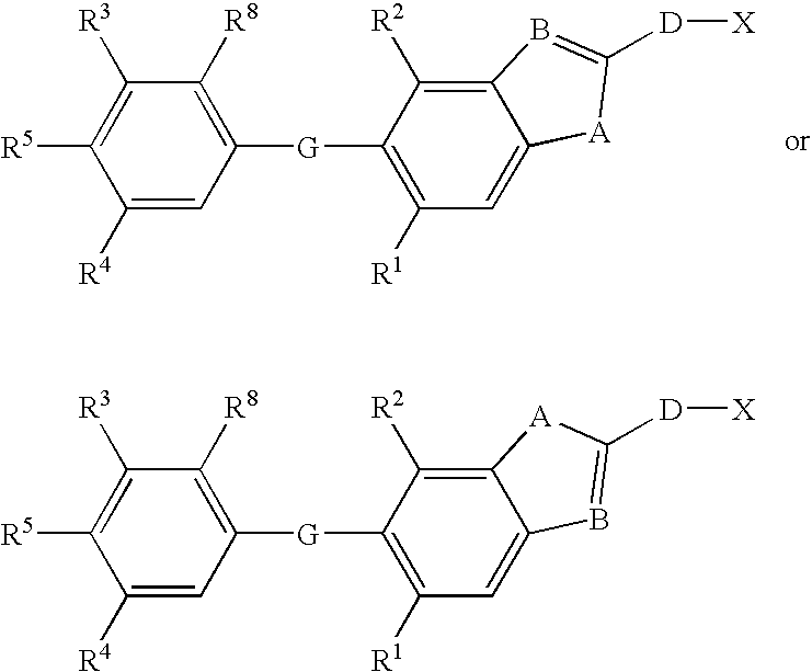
C1([R4])=CC([G]C2=C([R1])C=C3C(=C2[R2])B=C([D][X])[A]3)=C([R8])C([R3])=C1[R5].C1([R4])=CC([G]C2=C([R1])C=C3C(=C2[R2])[A]C([D][X])=B3)=C([R8])C([R3])=C1[R5]
